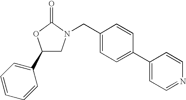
C1(C2=CC=CC=C2)CN(CC2=CC=C(C3=CC=NC=C3)C=C2)C(=O)O1
